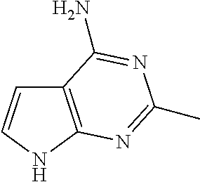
C12=C(NC=C1)N=C(C)N=C2N
